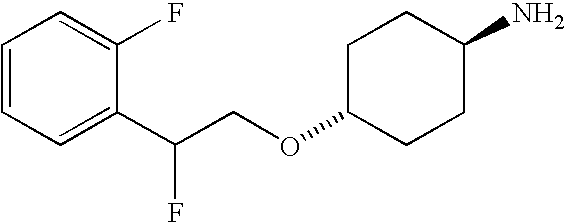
C1=CC=C(C(COC2CCC(N)CC2)F)C(F)=C1
